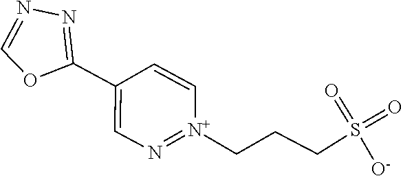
S(=O)(CCC[N+]1=NC=C(C2=NN=CO2)C=C1)(=O)[O-]
